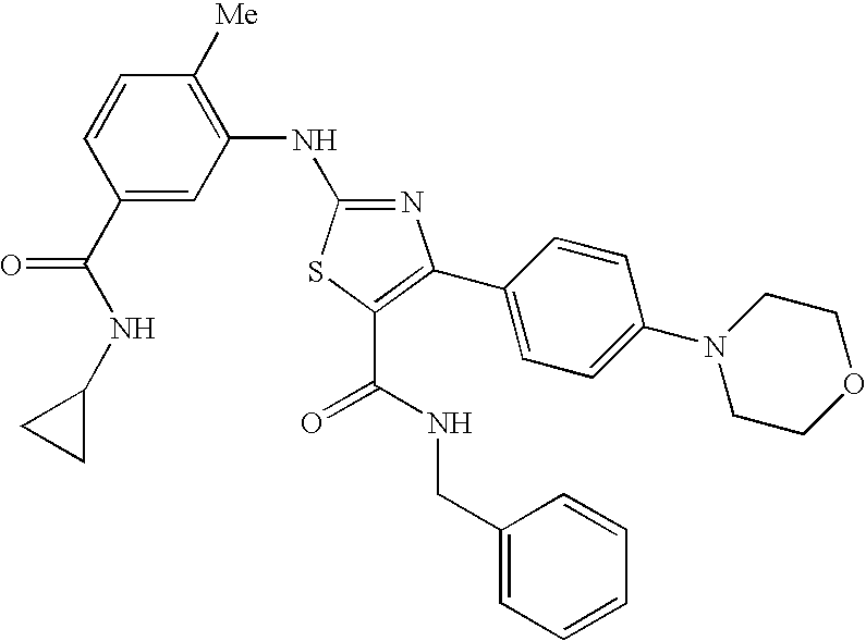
C1(C(NC2CC2)=O)=CC(NC2=NC(C3=CC=C(N4CCOCC4)C=C3)=C(C(NCC3=CC=CC=C3)=O)S2)=C([Me])C=C1
